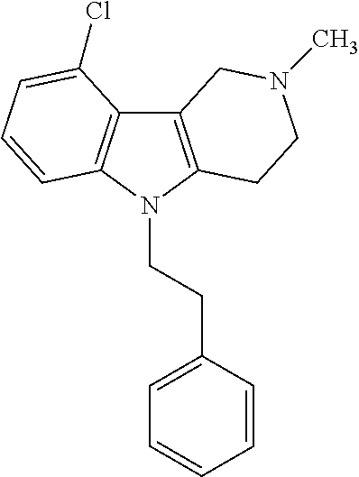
C12=C(N(CCC3=CC=CC=C3)C3=C1C(Cl)=CC=C3)CCN(C)C2
